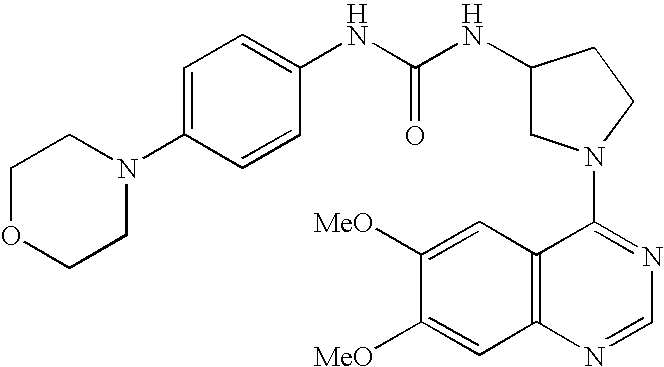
C1(N2CC(NC(NC3=CC=C(N4CCOCC4)C=C3)=O)CC2)=NC=NC2=C1C=C([MeO])C([MeO])=C2
